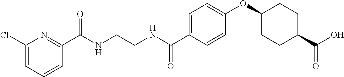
C1(C(NCCNC(C2=CC=C(OC3CCC(C(O)=O)CC3)C=C2)=O)=O)=NC(Cl)=CC=C1
